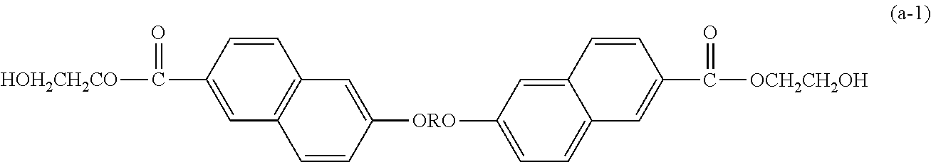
C1=CC(C([HOH2CH2CO])=O)=CC2=C1C=C([ORO]C1=CC=C3C(=C1)C=CC(C([OCH2CH2OH])=O)=C3)C=C2
